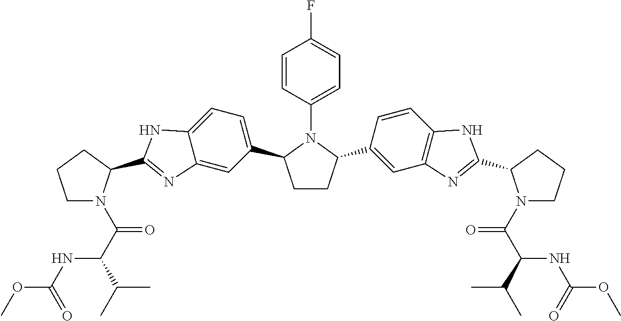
C1CC(C2=CC3=C(C=C2)NC(C2N(C(C(C(C)C)NC(OC)=O)=O)CCC2)=N3)N(C2=CC=C(F)C=C2)C1C1=CC=C2C(=C1)N=C(C1N(C(C(C(C)C)NC(OC)=O)=O)CCC1)N2
